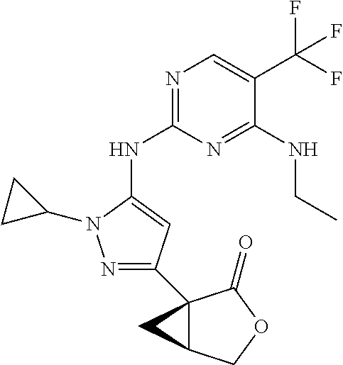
N1=C(NC2=CC(C34C(COC3=O)C4)=NN2C2CC2)N=C(NCC)C(C(F)(F)F)=C1
